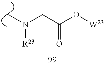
C(C(O[W23])=O)N([R23])C
